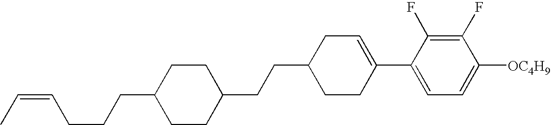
C1(F)=C(F)C(C2=CCC(CCC3CCC(CCCC=CC)CC3)CC2)=CC=C1[OC4H9]
